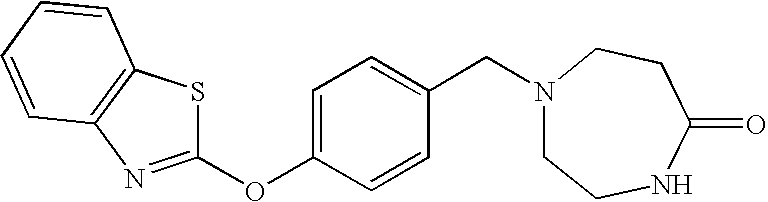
C1=C(OC2=NC3=C(S2)C=CC=C3)C=CC(CN2CCNC(=O)CC2)=C1
